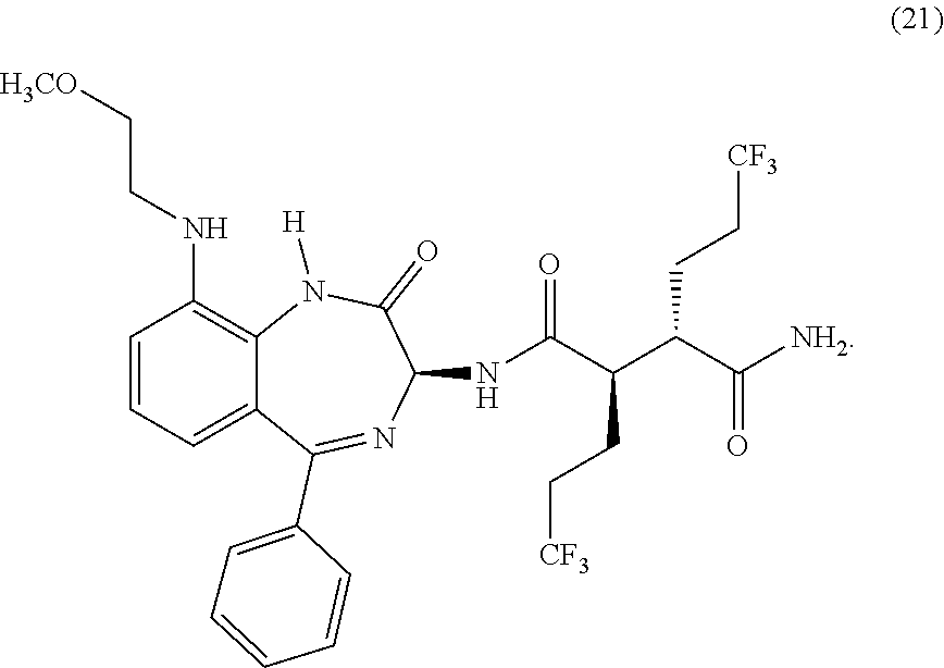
C12=C(NCC[H3CO])C=CC=C1C(C1=CC=CC=C1)=NC(NC(C(C(C([NH2])=O)CC[CF3])CC[CF3])=O)C(=O)N2[H]
